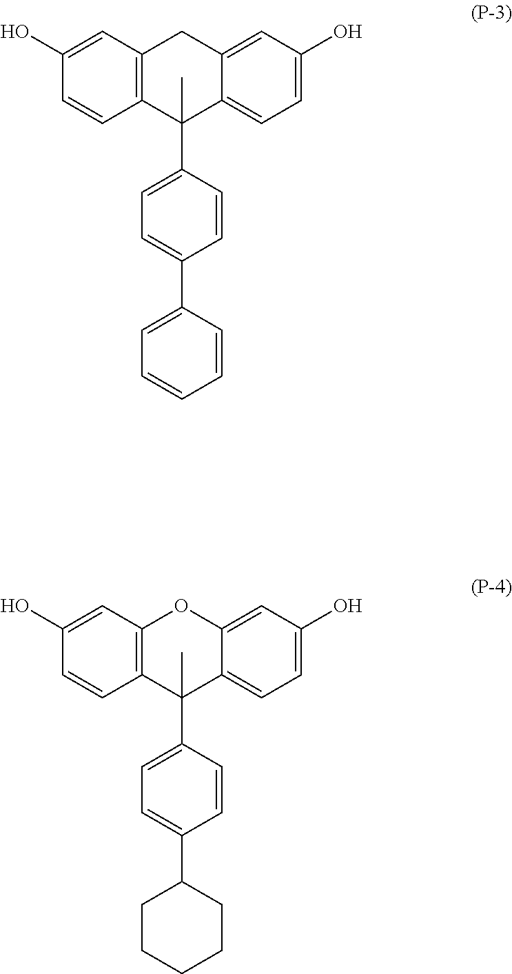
C1(O)=CC2=C(C=C1)C(C1=CC=C(C3=CC=CC=C3)C=C1)(C)C1=CC=C(O)C=C1C2.C1(O)=CC2=C(C=C1)C(C1=CC=C(C3CCCCC3)C=C1)(C)C1=CC=C(O)C=C1O2
